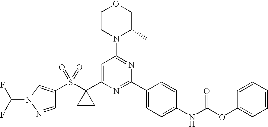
C1(S(C2(C3=CC(N4C(C)COCC4)=NC(C4=CC=C(NC(OC5=CC=CC=C5)=O)C=C4)=N3)CC2)(=O)=O)=CN(C(F)F)N=C1
